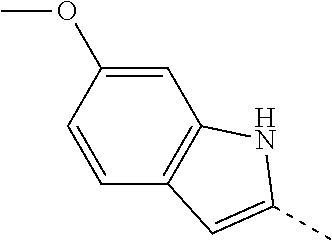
C1=C(OC)C=CC2=C1NC(C)=C2
